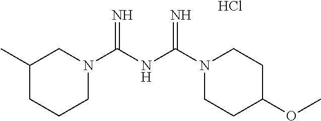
Cl.N1(C(NC(=N)N2CCC(OC)CC2)=N)CC(C)CCC1
